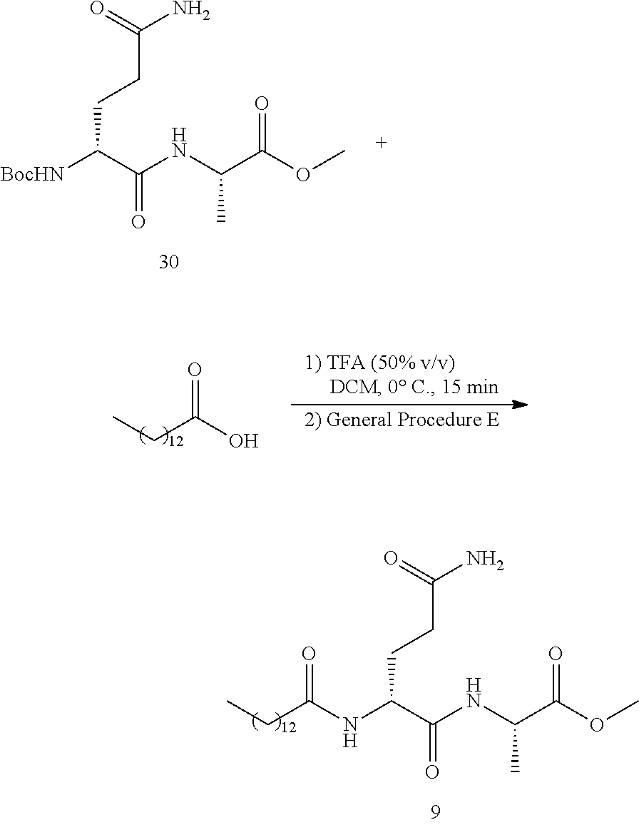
[BocHN]C(C(NC(C(OC)=O)C)=O)CCC(N)=O.O=C(O)CC.N(C(C(NC(C(OC)=O)C)=O)CCC(N)=O)C(CC)=O
